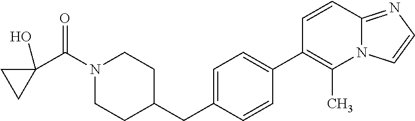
C1N(C(C2(O)CC2)=O)CCC(CC2=CC=C(C3=C(C)N4C(=NC=C4)C=C3)C=C2)C1
